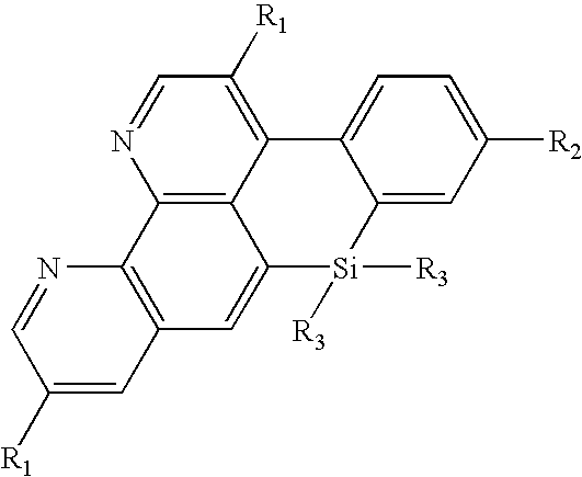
C12=C3C(=C([R1])C=N1)C1=CC=C([R2])C=C1[Si]([R3])([R3])C3=CC1=C2N=CC([R1])=C1
